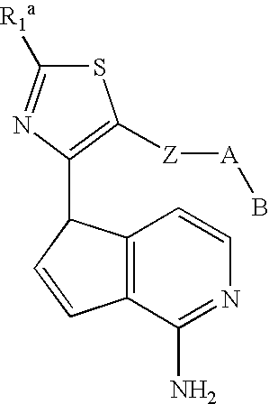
S1C([R1a])=NC(C2C3=C(C=C2)C(N)=NC=C3)=C1[Z][A]B
